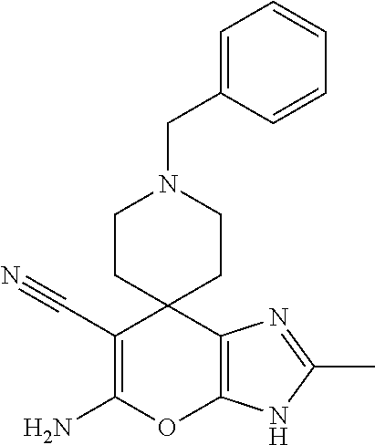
C1CC2(CCN1CC1=CC=CC=C1)C(C#N)=C(N)OC1=C2N=C(C)N1
